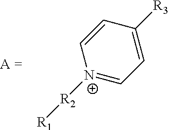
[N+]1([R2][R1])=CC=C([R3])C=C1
